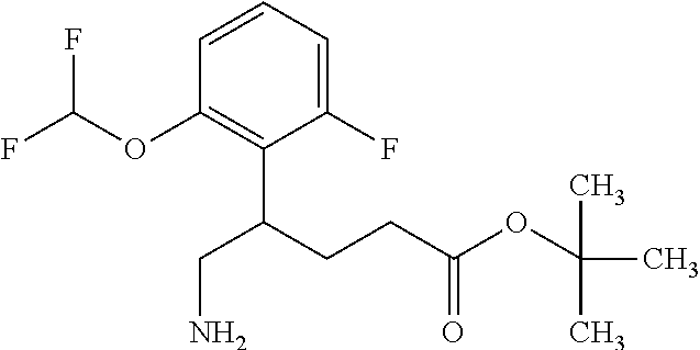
C1(OC(F)F)=C(C(CN)CCC(=O)OC(C)(C)C)C(F)=CC=C1
